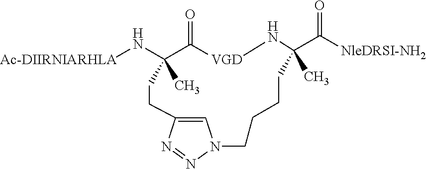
N([Ac-DIIRNIARHLA])C1(C)C(=O)[VGD]NC(C([NleDRSI-NH2])=O)(C)CCCCN2C=C(N=N2)CC1
